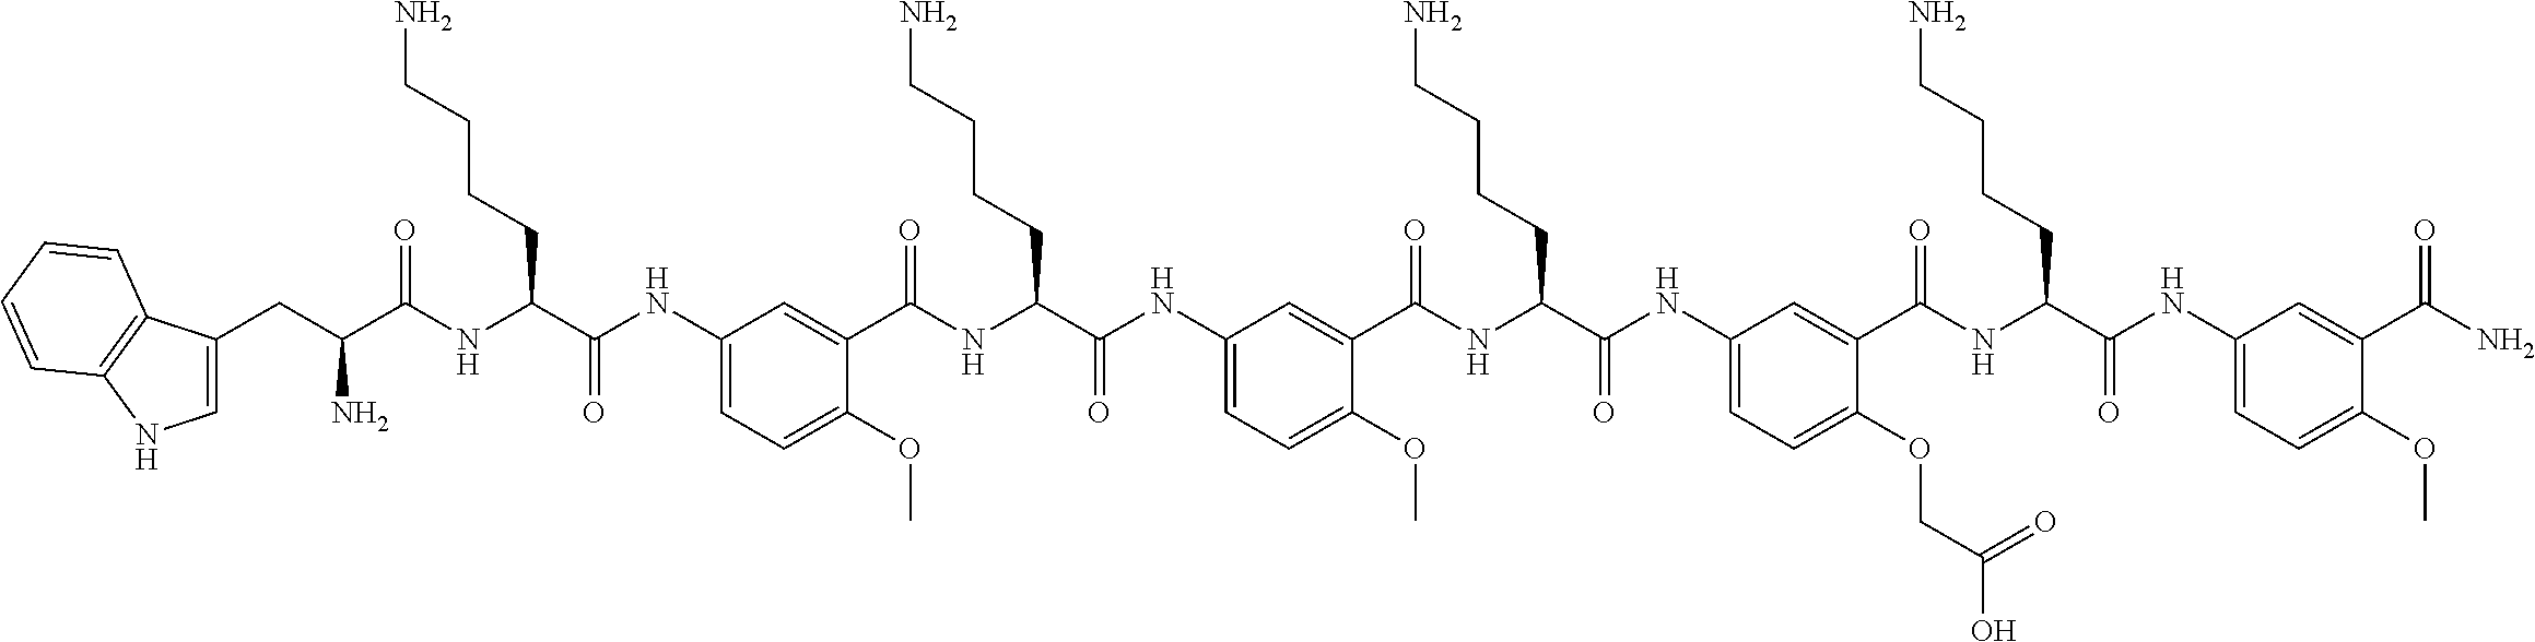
C1(NC(C(NC(=O)C(CC2=CNC3=C2C=CC=C3)N)CCCCN)=O)=CC=C(OC)C(C(NC(C(NC2=CC=C(OC)C(C(NC(C(NC3=CC=C(OCC(O)=O)C(C(NC(C(NC4=CC=C(OC)C(C(N)=O)=C4)=O)CCCCN)=O)=C3)=O)CCCCN)=O)=C2)=O)CCCCN)=O)=C1
